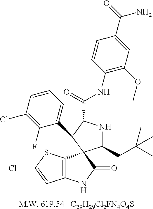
[C29H29Cl2FN4O4S].C12=C(C3(C(=O)N1)C(CC(C)(C)C)NC(C(=O)NC1=C(OC)C=C(C(N)=O)C=C1)C3C1=CC=CC(Cl)=C1F)SC(Cl)=C2
